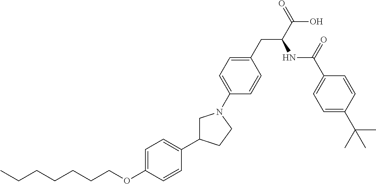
C(OC1=CC=C(C2CN(C3=CC=C(CC(C(O)=O)NC(C4=CC=C(C(C)(C)C)C=C4)=O)C=C3)CC2)C=C1)CCCCCC
